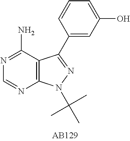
C12=C(C(N)=NC=N1)C(C1=CC(O)=CC=C1)=NN2C(C)(C)C
